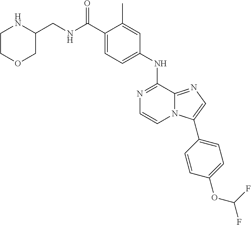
C1(C(NCC2NCCOC2)=O)=CC=C(NC2=NC=CN3C2=NC=C3C2=CC=C(OC(F)F)C=C2)C=C1C
